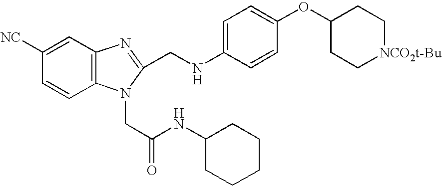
C1=CC2=C(C=C1[NC])N=C(CNC1=CC=C(OC3CC[NCO2t-Bu]CC3)C=C1)N2CC(NC1CCCCC1)=O
